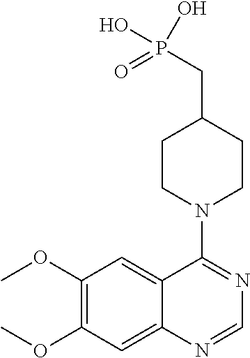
C1(OC)=C(OC)C=C2C(=C1)C(N1CCC(CP(O)(=O)O)CC1)=NC=N2
